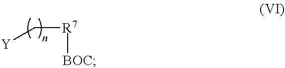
[R7](C[Y])[BOC]
